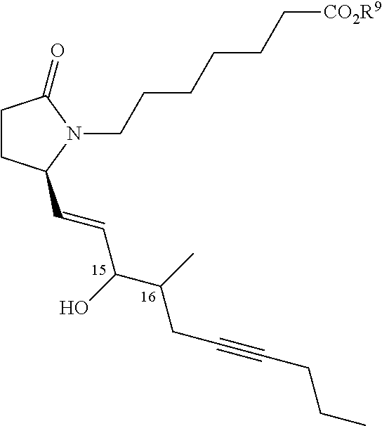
C(C#CCCC)C(C(O)C=CC1CCC(=O)N1CCCCCC[CO2R9])C
